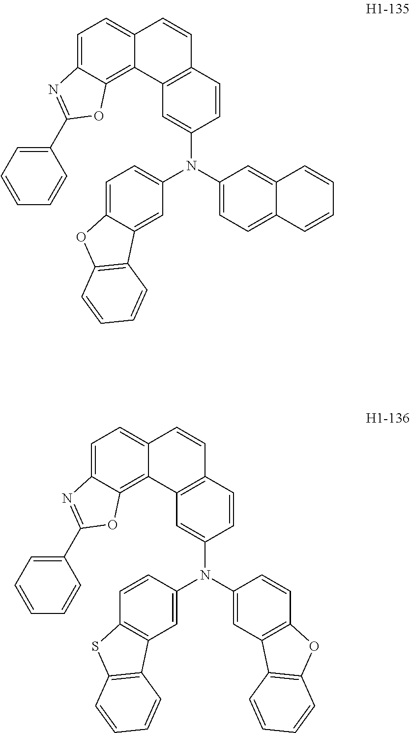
C1(N(C2=CC=C3C(=C2)C=CC=C3)C2=CC=C3C(=C2)C2=C(O3)C=CC=C2)=CC2=C(C=C1)C=CC1=CC=C3C(=C21)OC(C1=CC=CC=C1)=N3.C1(N(C2=CC3=C(C=C2)OC2=C3C=CC=C2)C2=CC3=C(C=C2)SC2=C3C=CC=C2)=CC2=C(C=C1)C=CC1=CC=C3C(=C21)OC(C1=CC=CC=C1)=N3
